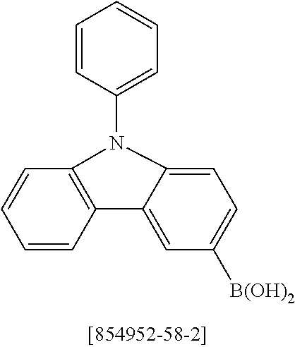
C1=CC(N2C3=C(C=CC=C3)C3=CC([B(OH)2])=CC=C32)=CC=C1
